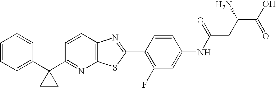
C1=CC=C(C2(C3=NC4=C(C=C3)N=C(C3=C(F)C=C(NC(CC(C(O)=O)N)=O)C=C3)S4)CC2)C=C1
